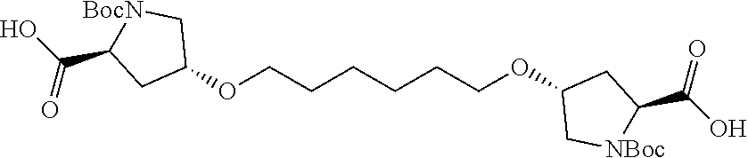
C1(OCCCCCCOC2C[NBoc]C(C(O)=O)C2)C[BocN]C(C(O)=O)C1
